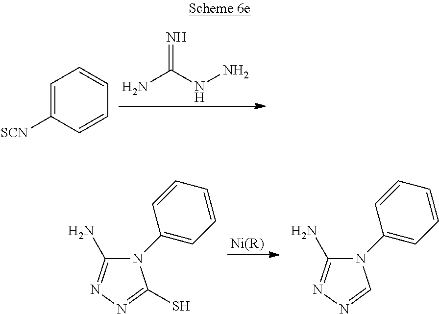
NC(NN)=N.C1=C([SCN])C=CC=C1.[Ni(R)].N1(C2=CC=CC=C2)C(N)=NN=C1S.N1(C2=CC=CC=C2)C(N)=NN=C1
